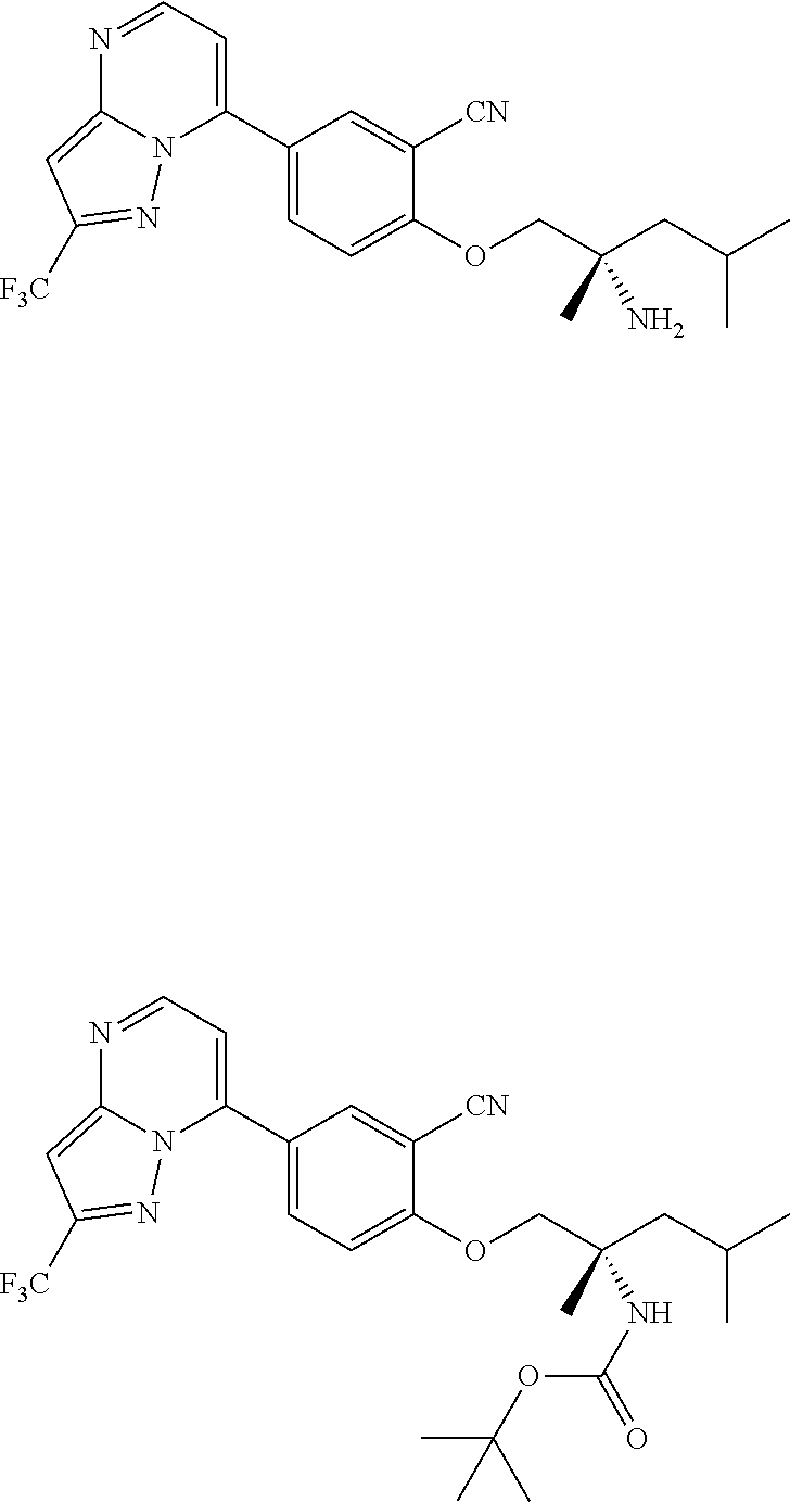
N1=CC=C(C2=CC=C(OCC(CC(C)C)(C)N)C([CN])=C2)N2C1=CC([F3C])=N2.N1=CC=C(C2=CC=C(OCC(CC(C)C)(C)NC(OC(C)(C)C)=O)C([CN])=C2)N2C1=CC([F3C])=N2
